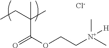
CCC(C)(C(OCC[N+](C)(C)[H])=O)C.[Cl-]
